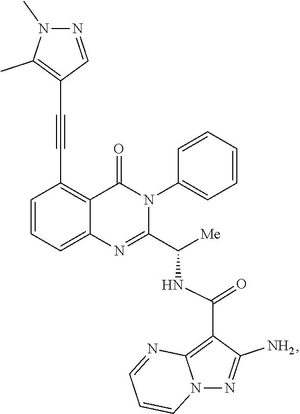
C1=CC=C2C(=C1C#CC1=C(C)N(C)N=C1)C(=O)N(C1=CC=CC=C1)C(C([Me])NC(C1=C3N(N=C1N)C=CC=N3)=O)=N2
